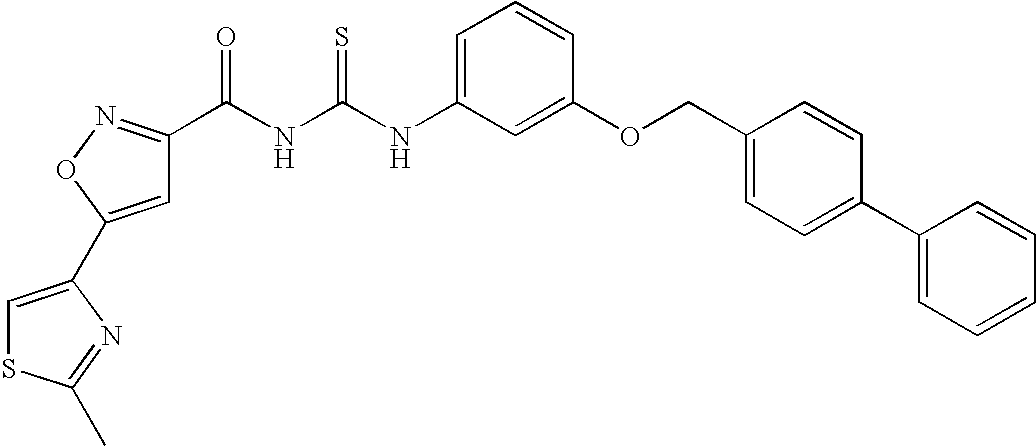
N(C(=S)NC(=O)C1=NOC(C2=CSC(C)=N2)=C1)C1=CC=CC(OCC2=CC=C(C3=CC=CC=C3)C=C2)=C1
